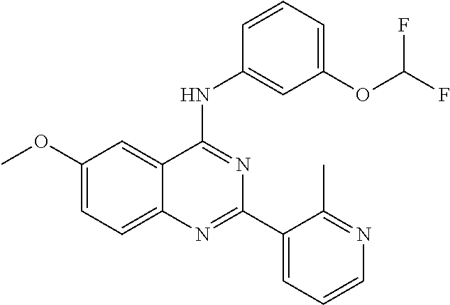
C1(OC)=CC=C2C(=C1)C(NC1=CC(OC(F)F)=CC=C1)=NC(C1=CC=CN=C1C)=N2
